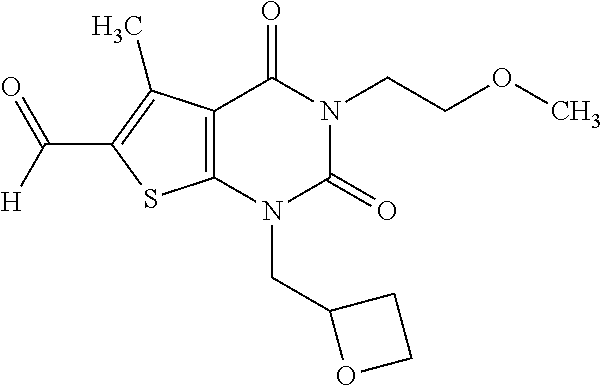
C12=C(N(CC3OCC3)C(=O)N(CCOC)C1=O)SC(C(=O)[H])=C2C
